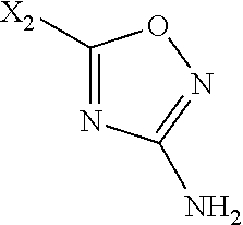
C1([X2])=NC(N)=NO1
